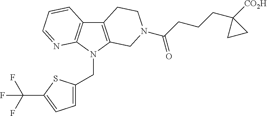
C(CCCC1([CO2H])CC1)(=O)N1CC2=C(C3=C(N2CC2=CC=C(C(F)(F)F)S2)N=CC=C3)CC1
